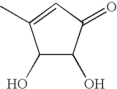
C1(O)C(O)C(=O)C=C1C
